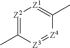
[Z2]1=C(C)[Z3]=[Z4]C(C)=[Z1]1
